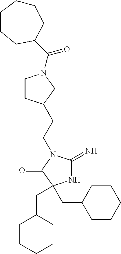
N1C(=N)N(CCC2CCN(C(=O)C3CCCCCC3)C2)C(=O)C1(CC1CCCCC1)CC1CCCCC1
